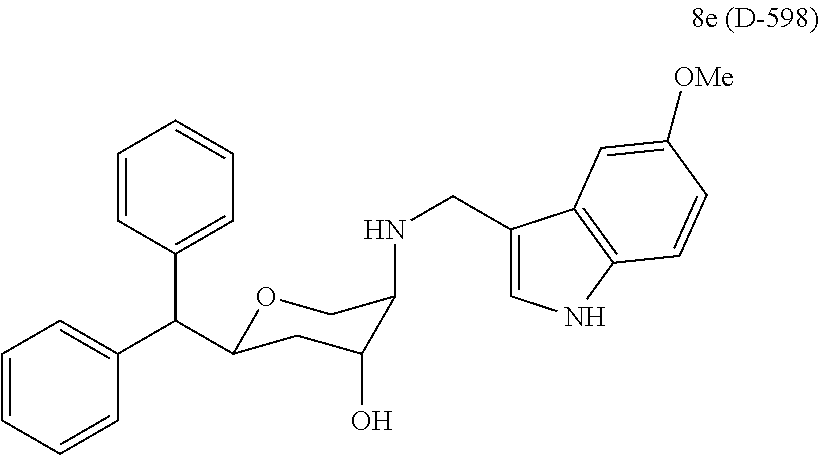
C1=CC(C(C2=CC=CC=C2)C2OCC(NCC3=CNC4=C3C=C([OMe])C=C4)C(O)C2)=CC=C1
